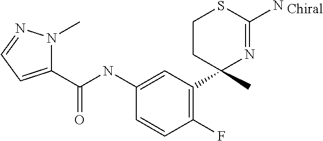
C1(NC(C2=CC=NN2C)=O)=CC(C2(C)N=C(N)SCC2)=C(F)C=C1
